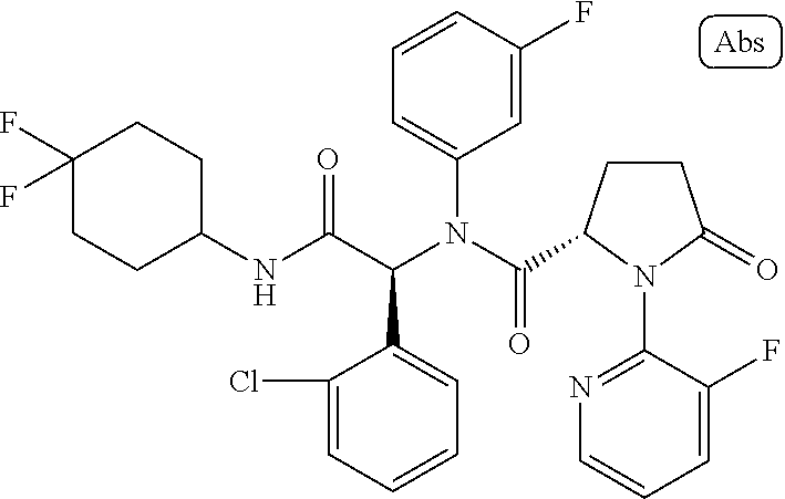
C1(F)(F)CCC(NC(C(N(C(=O)C2CCC(=O)N2C2=NC=CC=C2F)C2=CC=CC(F)=C2)C2=CC=CC=C2Cl)=O)CC1
